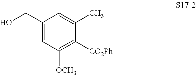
C1(CO)=CC([OCH3])=C([CO2Ph])C(C)=C1
